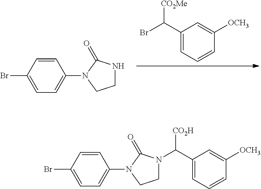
C1(C([CO2Me])Br)=CC=CC([OCH3])=C1.C1=CC(Br)=CC=C1N1CCNC1=O.C1=CC(Br)=CC=C1N1CCN(C(C2=CC=CC([OCH3])=C2)[CO2H])C1=O
